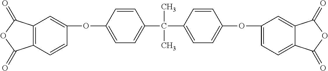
C12=C(C(=O)OC1=O)C=C(OC1=CC=C(C(C3=CC=C(OC4=CC=C5C(=C4)C(=O)OC5=O)C=C3)(C)C)C=C1)C=C2
